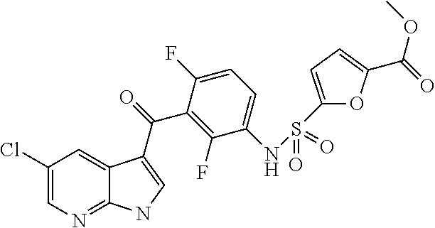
C1(Cl)=CN=C2C(=C1)C(C(=O)C1=C(F)C(NS(C3=CC=C(C(=O)OC)O3)(=O)=O)=CC=C1F)=CN2
